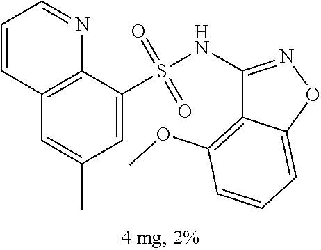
C1=C(C)C=C(S(NC2=NOC3=CC=CC(OC)=C23)(=O)=O)C2=C1C=CC=N2
